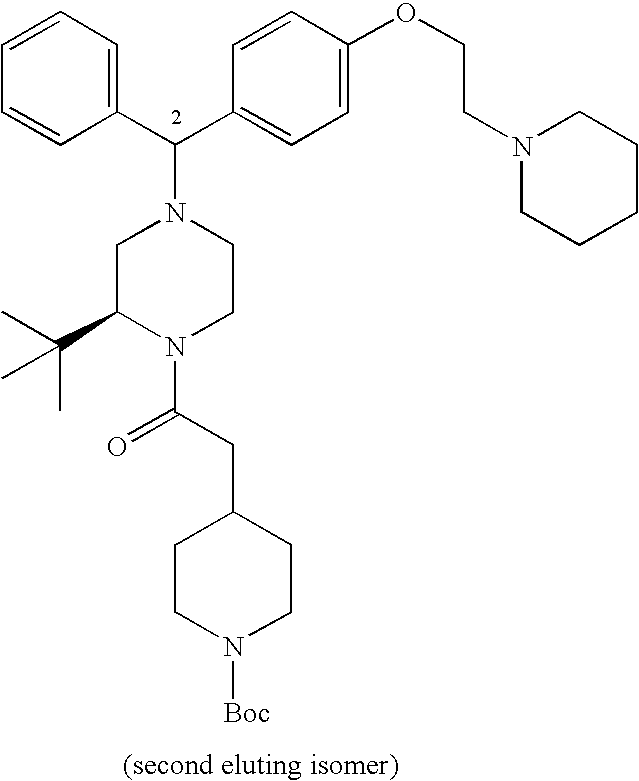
C1(C(C2=CC=C(OCCN3CCCCC3)C=C2)N2CC(C(C)(C)C)N(C(CC3CCN([Boc])CC3)=O)CC2)=CC=CC=C1
